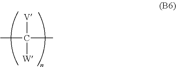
[V]C([W])(C)C
